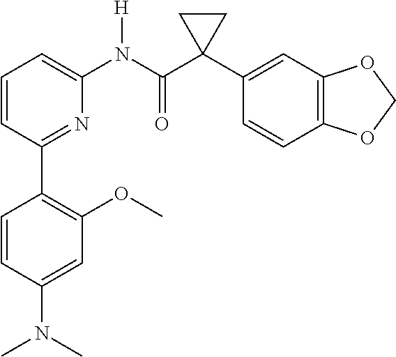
C1=CC(C2=C(OC)C=C(N(C)C)C=C2)=NC(N(C(C2(C3=CC4=C(C=C3)OCO4)CC2)=O)[H])=C1
